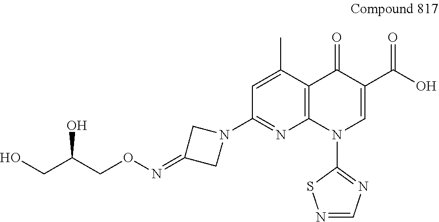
C1=C(C)C2=C(N=C1N1CC(=NOCC(CO)O)C1)N(C1=NC=NS1)C=C(C(O)=O)C2=O
